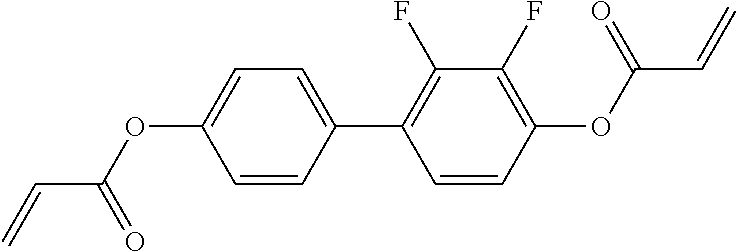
C=CC(=O)OC1=CC=C(C2=C(F)C(F)=C(OC(C=C)=O)C=C2)C=C1
